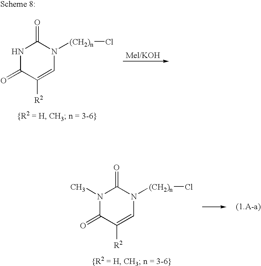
N1C(=O)C([R2])=CN([(CH2)n]Cl)C1=O.N1(C)C(=O)C([R2])=CN([(CH2)n]Cl)C1=O
